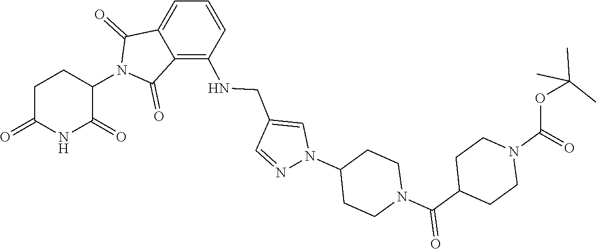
C1CC(N2C=C(CNC3=C4C(=CC=C3)C(=O)N(C3CCC(=O)NC3=O)C4=O)C=N2)CCN1C(C1CCN(C(=O)OC(C)(C)C)CC1)=O
